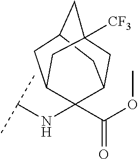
C12CC3CC([CF3])(C1)CC(C3(NC(C)C)C(=O)OC)C2
